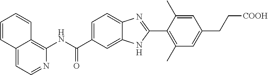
C12=CC=NC(NC(C3=CC=C4C(=C3)NC(C3=C(C)C=C(CC[COOH])C=C3C)=N4)=O)=C1C=CC=C2
